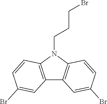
C12=C(N(CCCBr)C3=C1C=C(Br)C=C3)C=CC(Br)=C2
